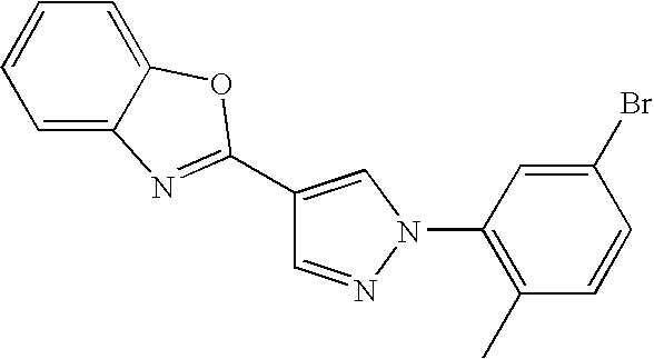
C1(C2=NC3=CC=CC=C3O2)=CN(C2=C(C)C=CC(Br)=C2)N=C1
